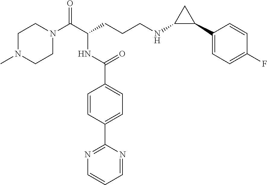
C1N(C)CCN(C(C(CCCNC2C(C3=CC=C(F)C=C3)C2)NC(C2=CC=C(C3=NC=CC=N3)C=C2)=O)=O)C1
